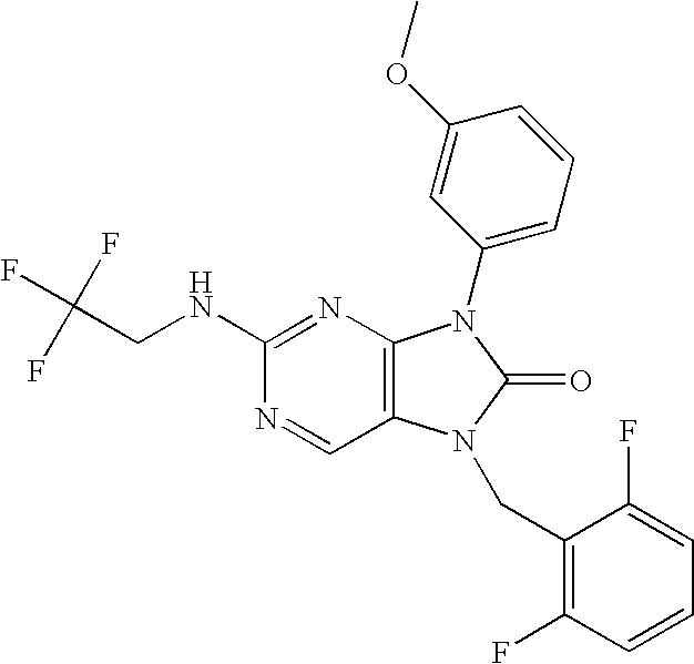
C1(NCC(F)(F)F)=NC2=C(C=N1)N(CC1=C(F)C=CC=C1F)C(=O)N2C1=CC=CC(OC)=C1
